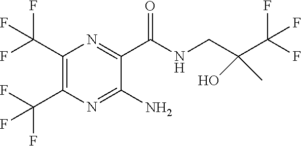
C1(C(F)(F)F)=C(C(F)(F)F)N=C(N)C(C(=O)NCC(C(F)(F)F)(O)C)=N1
